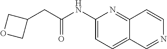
C1(NC(CC2COC2)=O)=CC=C2C(=N1)C=CN=C2
